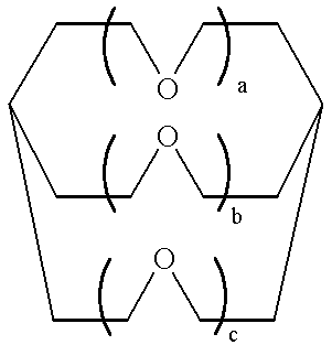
O1CCC2CCOCCC(CC1)CCOCC2
